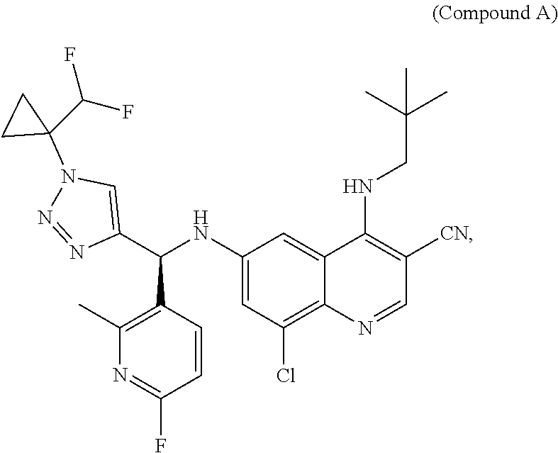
N1=NC(C(NC2=CC(Cl)=C3N=CC([CN])=C(NCC(C)(C)C)C3=C2)C2=C(C)N=C(F)C=C2)=CN1C1(C(F)F)CC1
